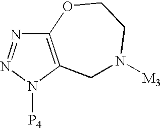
C12=C(N([P4])N=N1)CN([M3])CCO2
